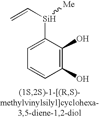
C1=CC(O)=C(O)C([Si](C=C)[Me])=C1
